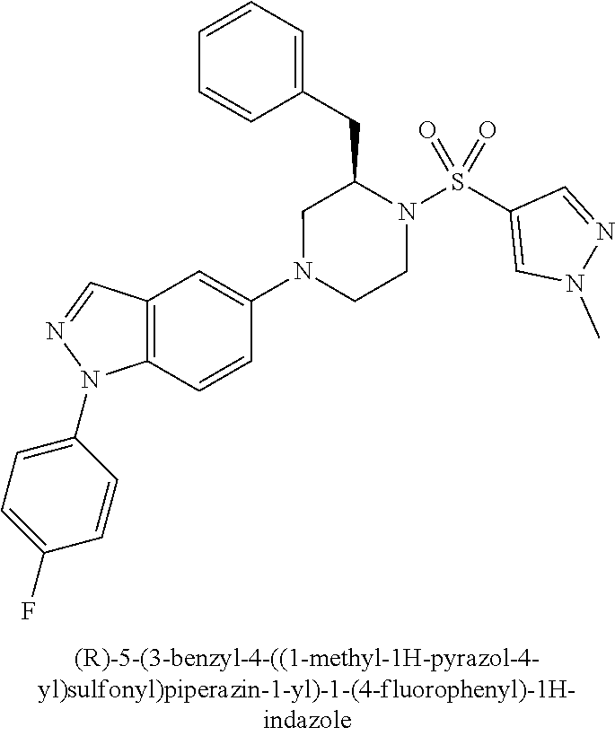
N1(C2=CC3=C(C=C2)N(C2=CC=C(F)C=C2)N=C3)CCN(S(C2=CN(C)N=C2)(=O)=O)C(CC2=CC=CC=C2)C1
